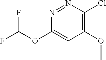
C1(OC)=C(Cl)N=NC(OC(F)F)=C1
